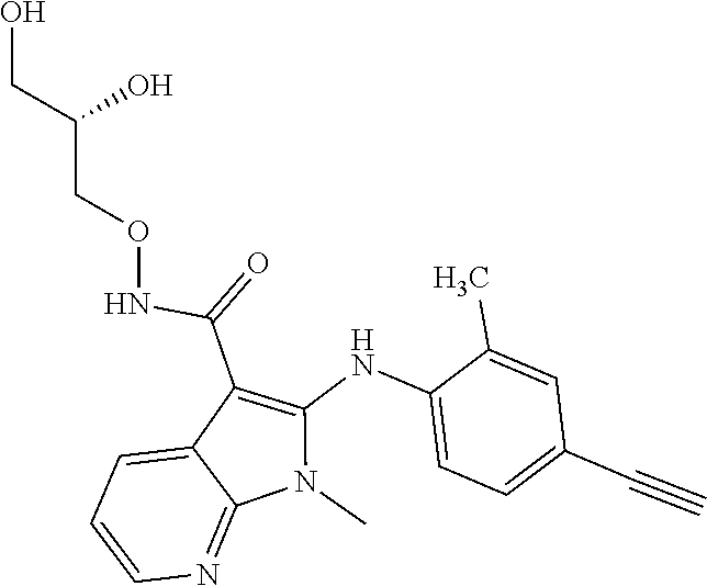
N(C(C1=C(NC2=CC=C(C#C)C=C2C)N(C)C2=NC=CC=C12)=O)OCC(CO)O
